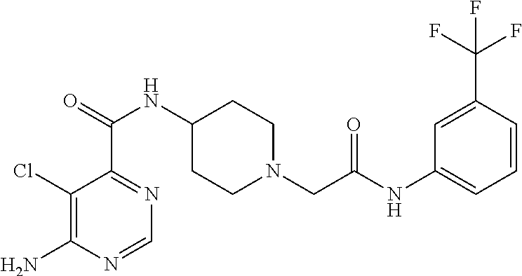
C1(Cl)=C(N)N=CN=C1C(=O)NC1CCN(CC(NC2=CC=CC(C(F)(F)F)=C2)=O)CC1
